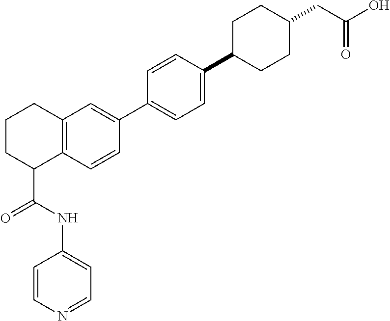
N(C(C1C2=C(CCC1)C=C(C1=CC=C(C3CCC(CC(O)=O)CC3)C=C1)C=C2)=O)C1=CC=NC=C1
